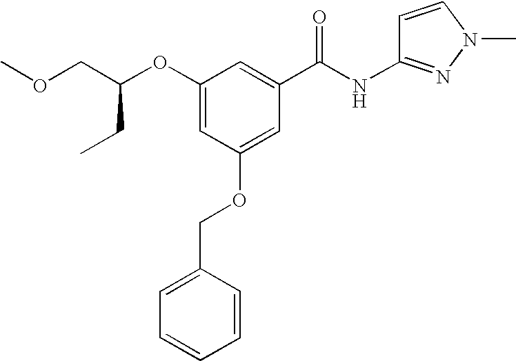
COCC(OC1=CC(OCC2=CC=CC=C2)=CC(C(=O)NC2=NN(C)C=C2)=C1)CC
